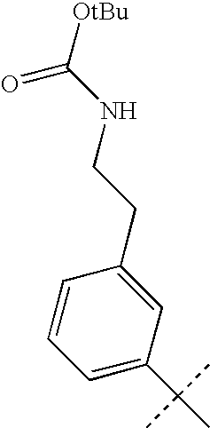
C1=C(C(C)(C)C)C=C(CCNC([OtBu])=O)C=C1
